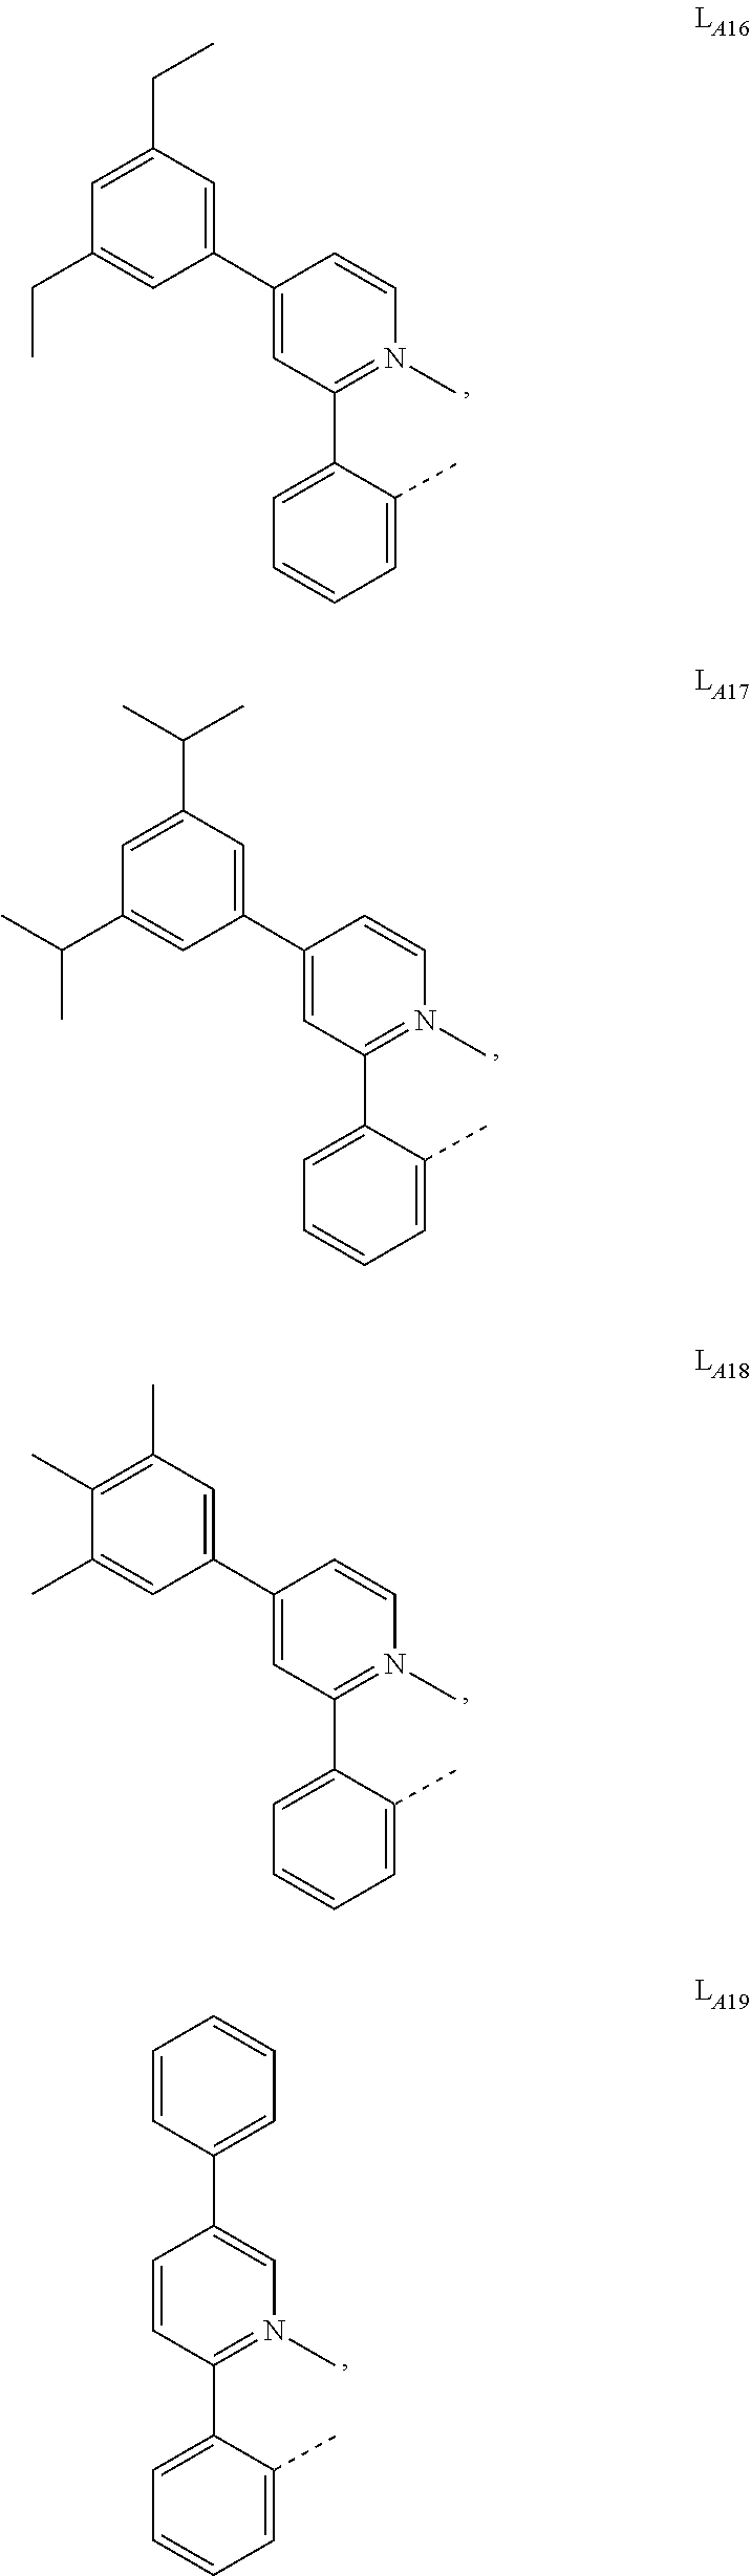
C1=C(CC)C=C(C2=CC(C3=CC=CC=C3C)=N(C)C=C2)C=C1CC.C1=C(C(C)C)C=C(C2=CC(C3=CC=CC=C3C)=N(C)C=C2)C=C1C(C)C.C1(C)=C(C)C=C(C2=CC(C3=CC=CC=C3C)=N(C)C=C2)C=C1C.C1=CC(C2=CC=CC=C2C)=N(C)C=C1C1=CC=CC=C1
